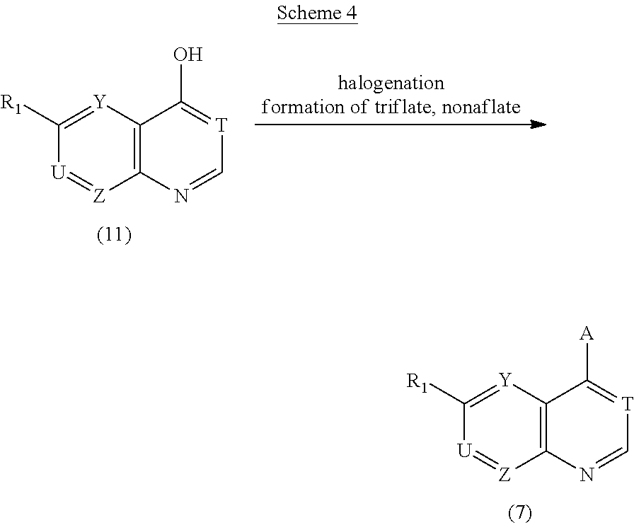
C12=C([Y]=C([R1])[U]=[Z]1)C(O)=[T]C=N2.C12=C([Y]=C([R1])[U]=[Z]1)C([A])=[T]C=N2
